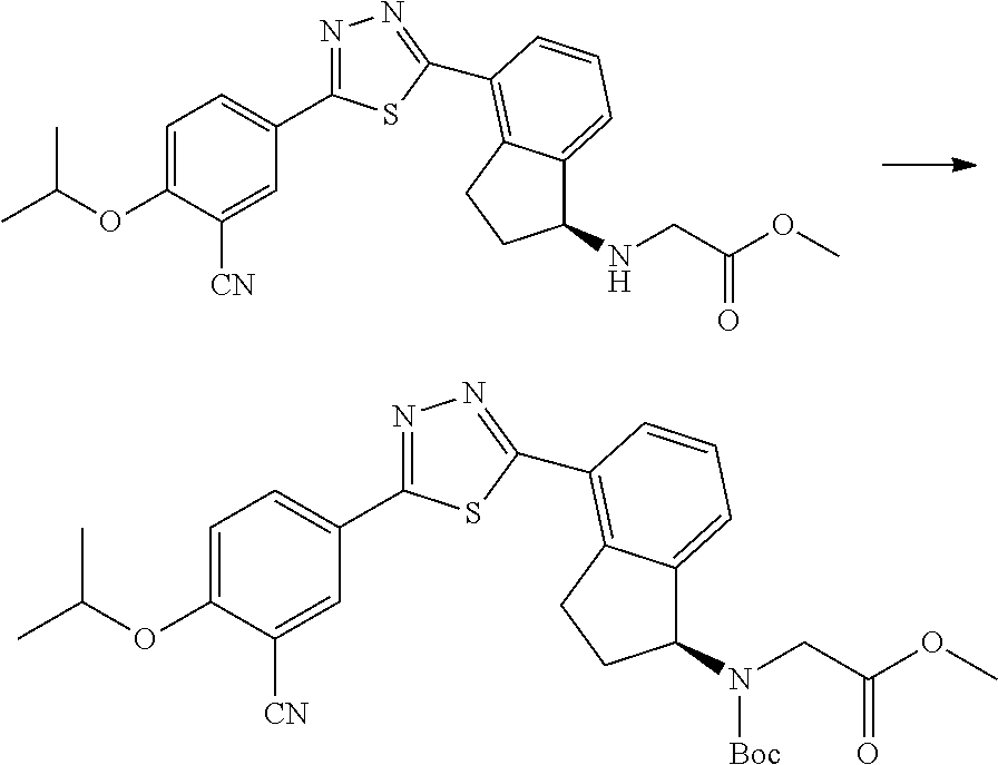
O(C1=CC=C(C2=NN=C(C3=C4C(=CC=C3)C(NCC(OC)=O)CC4)S2)C=C1[CN])C(C)C.O(C1=CC=C(C2=NN=C(C3=C4C(=CC=C3)C(N(CC(OC)=O)[Boc])CC4)S2)C=C1[CN])C(C)C
